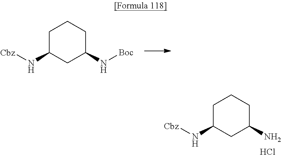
C1C(N[Cbz])CC(N[Boc])CC1.C1C(N[Cbz])CC(N)CC1.Cl
